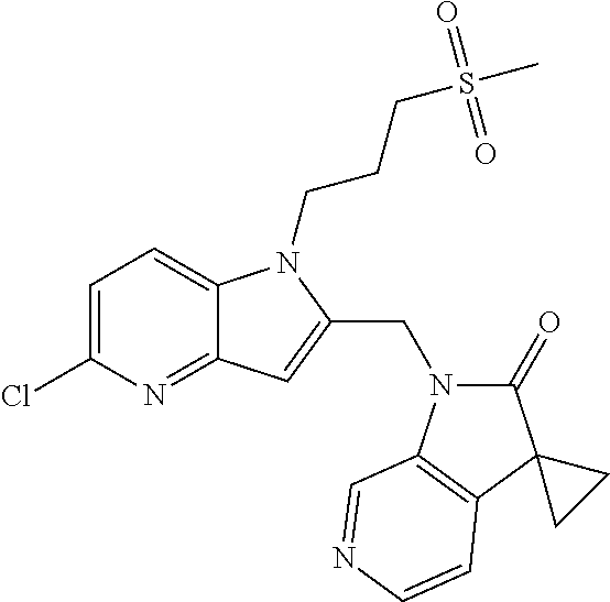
C1=C(Cl)N=C2C(=C1)N(CCCS(C)(=O)=O)C(CN1C(=O)C3(C4=C1C=NC=C4)CC3)=C2
